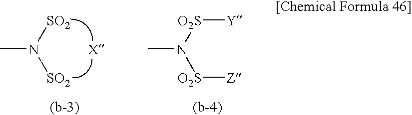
[SO2]N([SO2])C.[O2S](N([O2S][Z])C)[Y]
